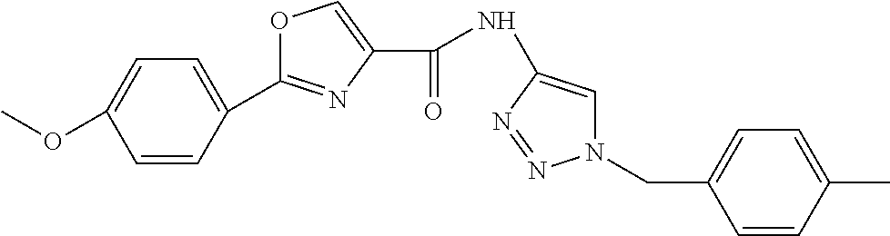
C1(C2=CC=C(OC)C=C2)=NC(C(=O)NC2=CN(CC3=CC=C(C)C=C3)N=N2)=CO1
